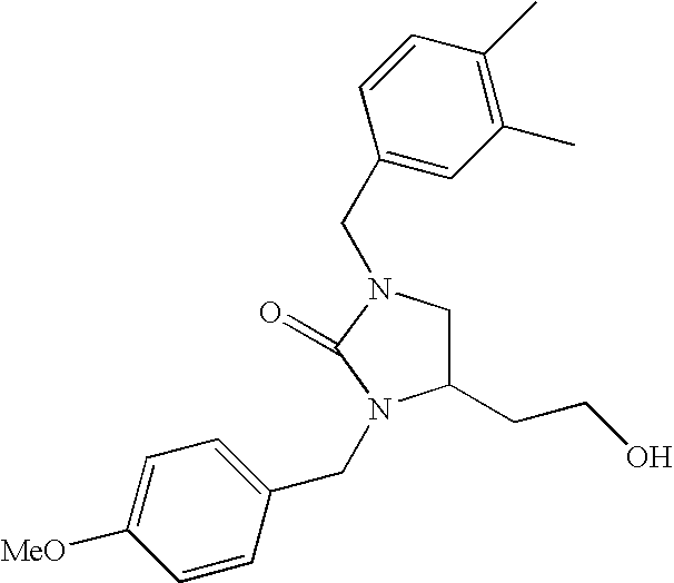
C1C(CCO)N(CC2=CC=C([MeO])C=C2)C(=O)N1CC1=CC(C)=C(C)C=C1
